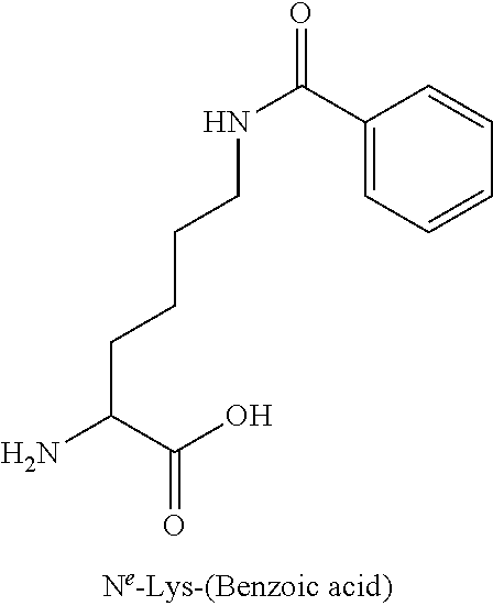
O=C(NCCCCC(N)C(O)=O)C1=CC=CC=C1
